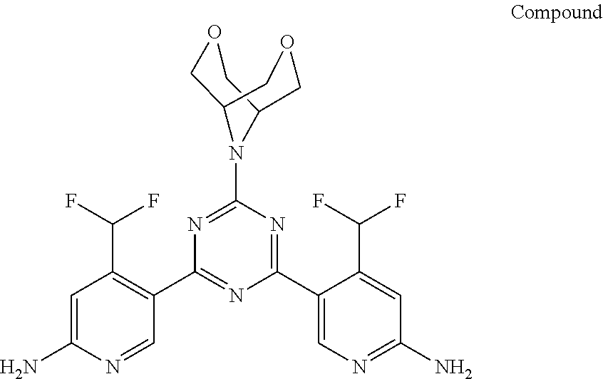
C1(C2=C(C(F)F)C=C(N)N=C2)=NC(C2=CN=C(N)C=C2C(F)F)=NC(N2C3COCC2COC3)=N1
